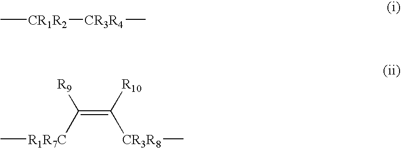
C[CR1R2][CR3R4]C.C(=C([R10])[CR3R8]C)([R1R7C]C)[R9]
